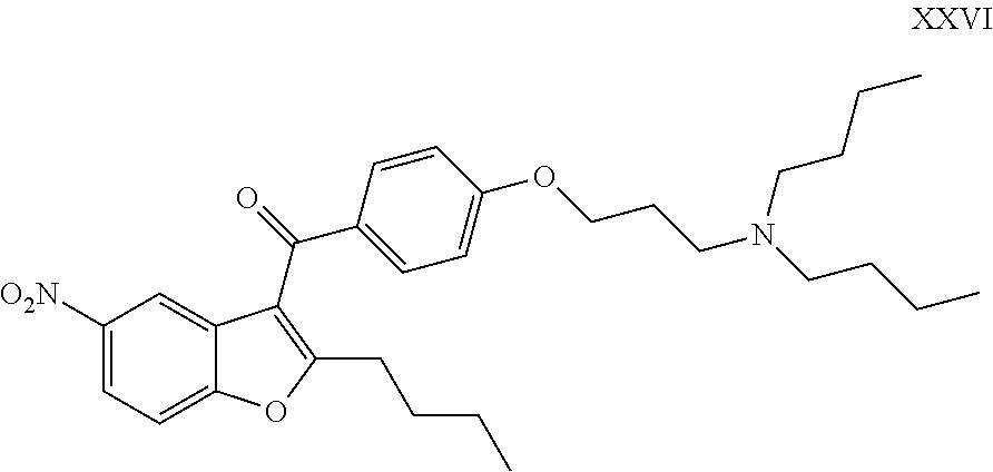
C1([O2N])=CC=C2C(=C1)C(C(C1=CC=C(OCCCN(CCCC)CCCC)C=C1)=O)=C(CCCC)O2
